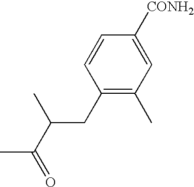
C1(CC(C(C)=O)C)=C(C)C=C([CONH2])C=C1
